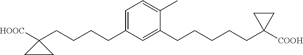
C(CCCC1([HOOC])CC1)C1=CC=C(C)C(CCCCCC2([COOH])CC2)=C1
